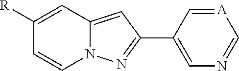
C1([R])=CC2=CC(C3=CN=C[A]=C3)=NN2C=C1
